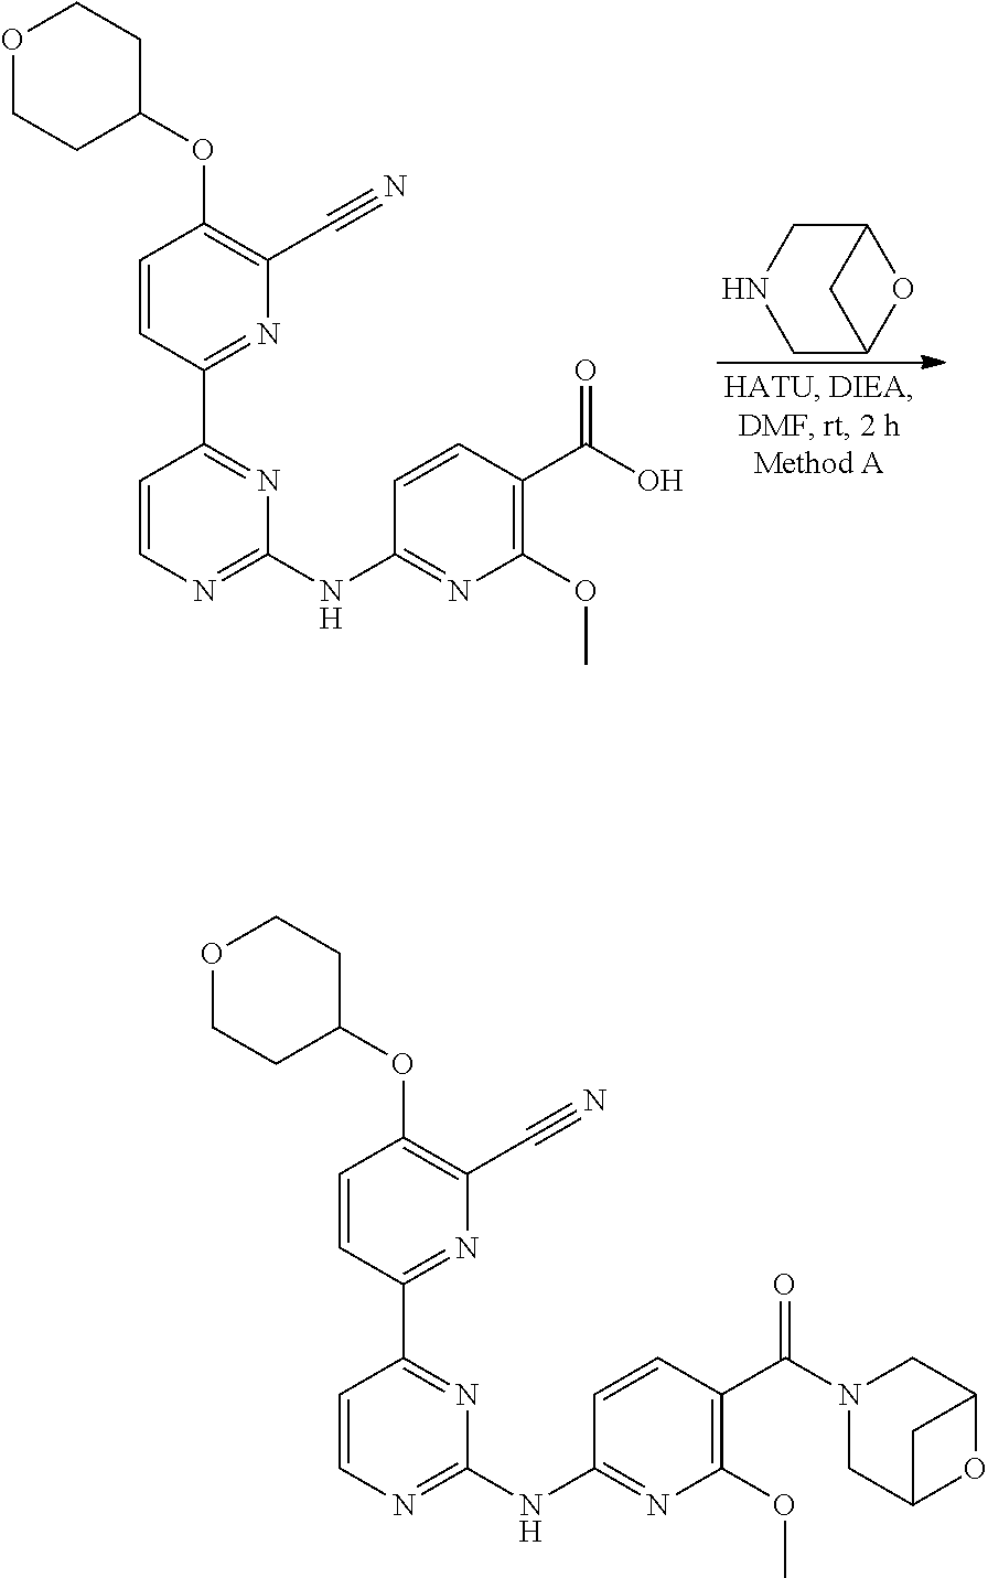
C12CNCC(O1)C2.C1=CC(NC2=NC=CC(C3=NC(C#N)=C(OC4CCOCC4)C=C3)=N2)=NC(OC)=C1C(=O)O.C12CN(C(C3=C(OC)N=C(NC4=NC=CC(C5=NC(C#N)=C(OC6CCOCC6)C=C5)=N4)C=C3)=O)CC(O1)C2
